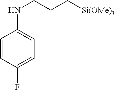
C1=CC(F)=CC=C1NCCC[Si(OMe)3]
